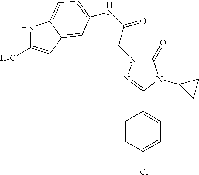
N(C(=O)CN1C(=O)N(C2CC2)C(C2=CC=C(Cl)C=C2)=N1)C1=CC=C2NC(C)=CC2=C1
